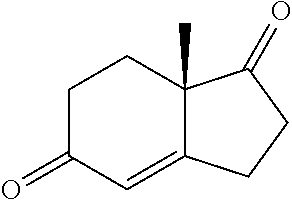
C1C(=O)C=C2C(C)(C1)C(=O)CC2
